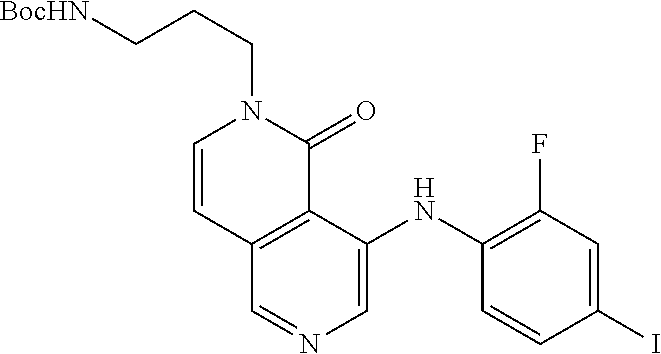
C12=C(C(NC3=C(F)C=C(I)C=C3)=CN=C1)C(=O)N(CCC[BocHN])C=C2
